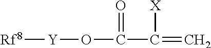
[Rf8][Y]OC(C(=C)[X])=O
